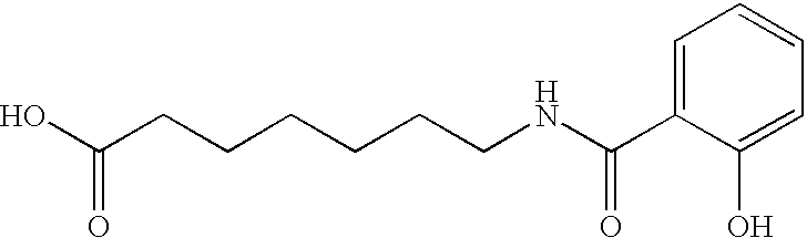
C1=C(C(NCCCCCCC(O)=O)=O)C(O)=CC=C1
